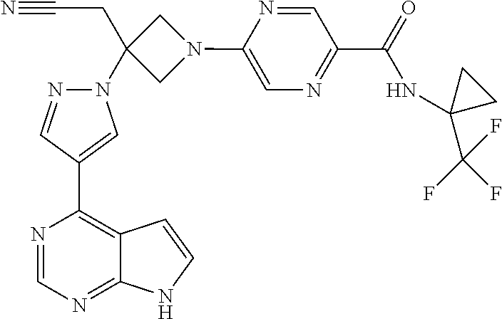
N1(C2(CC#N)CN(C3=CN=C(C(NC4(C(F)(F)F)CC4)=O)C=N3)C2)N=CC(C2=C3C(=NC=N2)NC=C3)=C1
